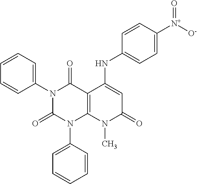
C1(N2C(=O)N(C3=CC=CC=C3)C3=C(C2=O)C(NC2=CC=C([N+]([O-])=O)C=C2)=CC(=O)N3C)=CC=CC=C1
